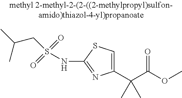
C1(C(C(OC)=O)(C)C)=CSC(NS(=O)(=O)CC(C)C)=N1
